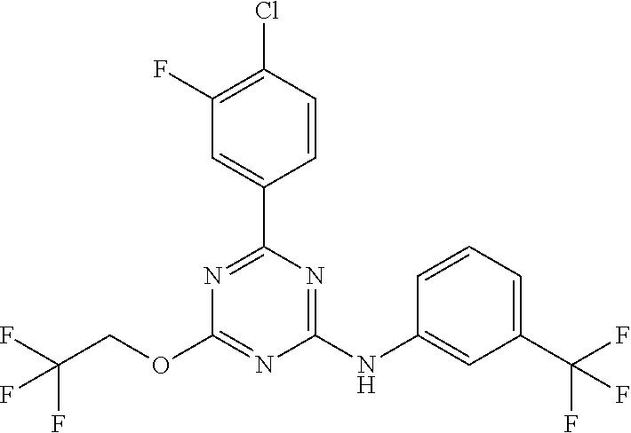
C1(C2=CC(F)=C(Cl)C=C2)=NC(OCC(F)(F)F)=NC(NC2=CC(C(F)(F)F)=CC=C2)=N1
